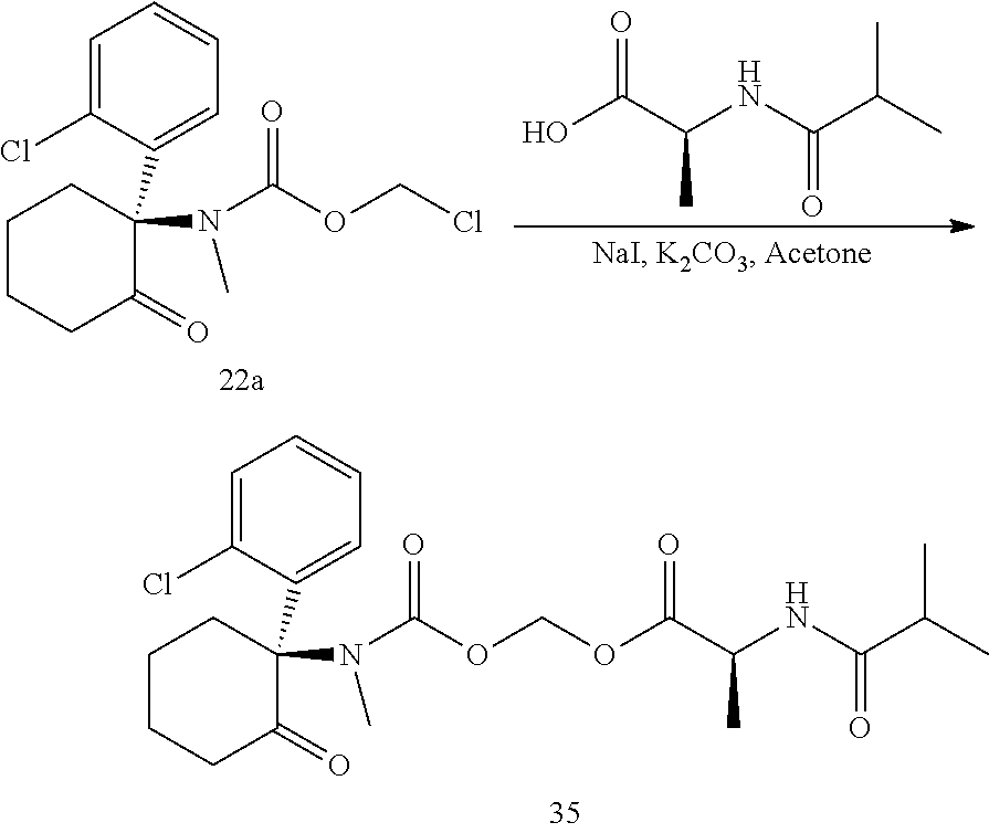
C1=C(Cl)C(C2(N(C(=O)OCOC(C(NC(C(C)C)=O)C)=O)C)C(=O)CCCC2)=CC=C1.C1=C(Cl)C(C2(N(C(=O)OCCl)C)C(=O)CCCC2)=CC=C1.OC(C(NC(C(C)C)=O)C)=O
